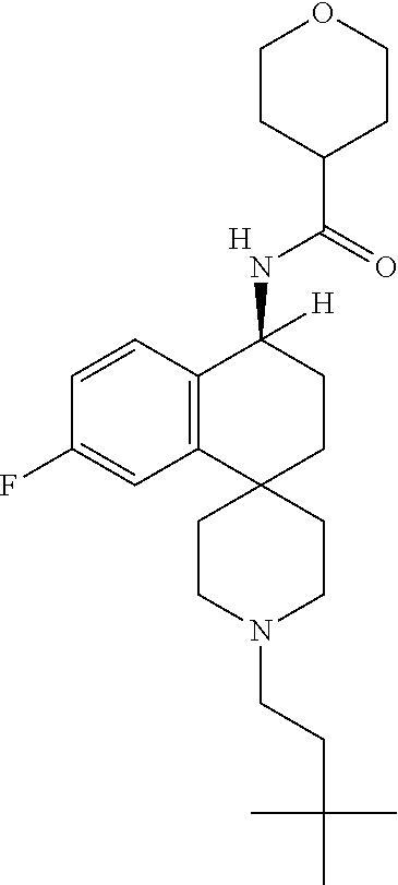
C12=C(C=CC(F)=C1)C(NC(C1CCOCC1)=O)([H])CCC21CCN(CCC(C)(C)C)CC1.[H]
